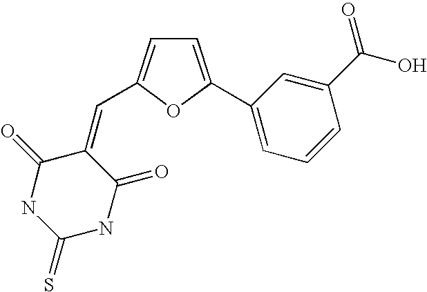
C1=C(C2=CC=CC(C(O)=O)=C2)OC(C=C2C(=O)NC(=S)NC2=O)=C1
